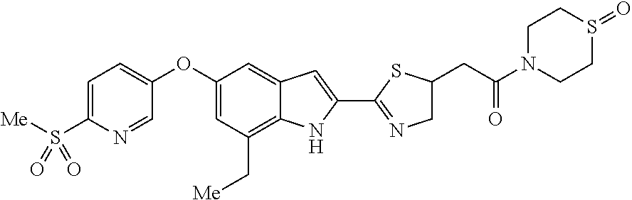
C1=C(S([Me])(=O)=O)N=CC(OC2=CC(C[Me])=C3C(=C2)C=C(C2=NCC(CC(N4CCS(=O)CC4)=O)S2)N3)=C1
